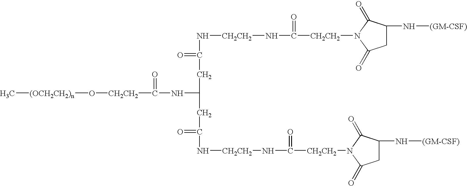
C1C(N[(GM-CSF)])C(=O)N([CH2CH2]C(N[CH2CH2]NC(CC(NC(=O)[CH2CH2]O[(OCH2CH2)n]C)CC(=O)N[CH2CH2]NC([CH2CH2]N2C(=O)C(N[(GM-CSF)])CC2=O)=O)=O)=O)C1=O
